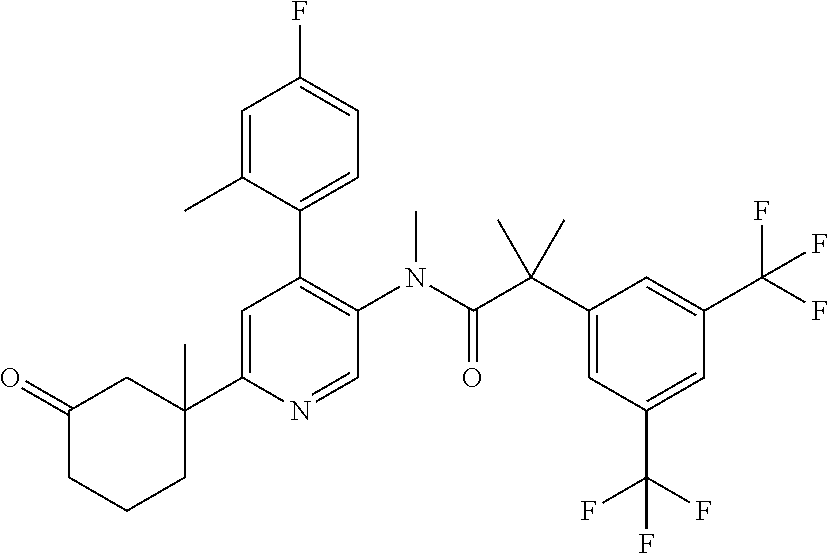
C1(=O)CC(C2=CC(C3=CC=C(F)C=C3C)=C(N(C(C(C3=CC(C(F)(F)F)=CC(C(F)(F)F)=C3)(C)C)=O)C)C=N2)(C)CCC1
